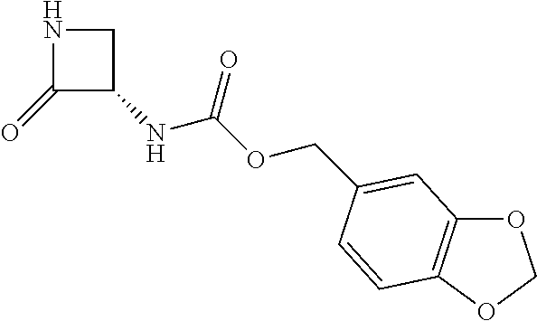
C1(=O)C(NC(OCC2=CC3=C(OCO3)C=C2)=O)CN1
